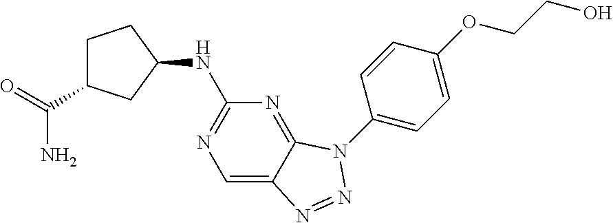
C1=C2C(=NC(NC3CCC(C(N)=O)C3)=N1)N(C1=CC=C(OCCO)C=C1)N=N2
